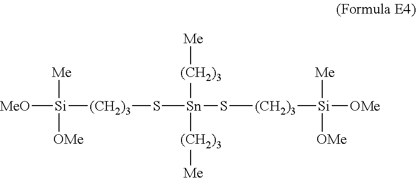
[MeO][Si]([(CH2)3]S[Sn](S[(CH2)3][Si]([OMe])([Me])[OMe])([(CH2)3][Me])[(CH2)3][Me])([Me])[OMe]
